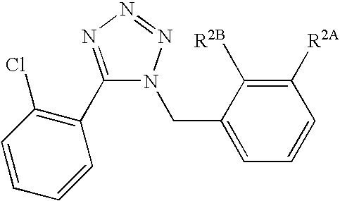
C1(C2=C(Cl)C=CC=C2)=NN=NN1CC1=CC=CC([R2A])=C1[R2B]
